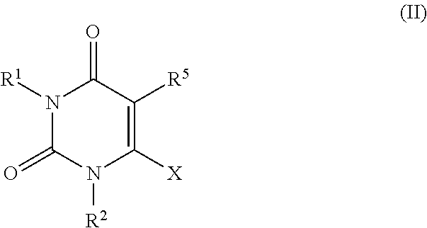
N1([R1])C(=O)N([R2])C([X])=C([R5])C1=O
